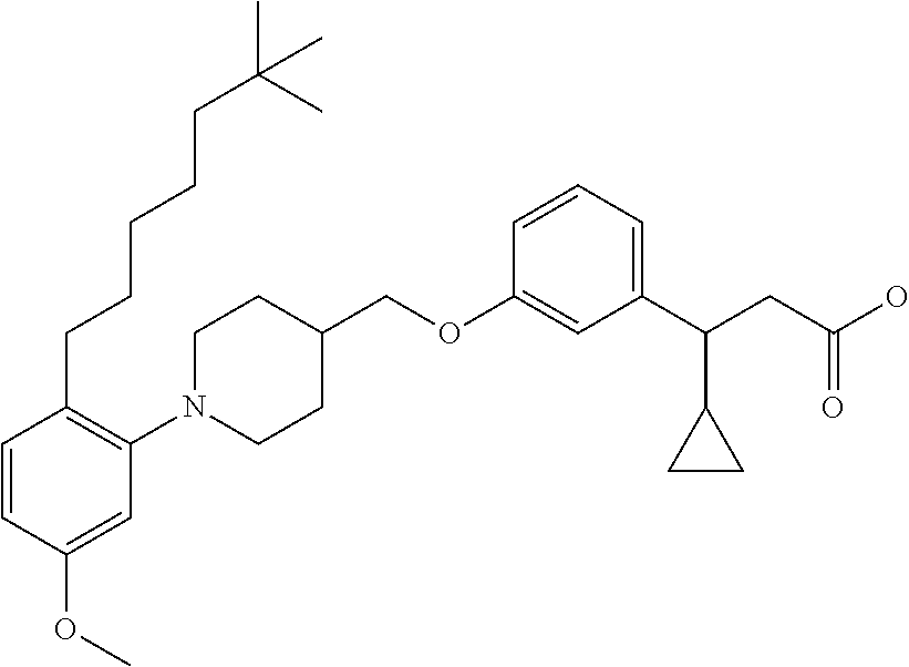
C1(OCC2CCN(C3=C(CCCCCC(C)(C)C)C=CC(OC)=C3)CC2)=CC(C(CC(O)=O)C2CC2)=CC=C1
